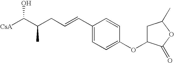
[CsA]C(C(CC=CC1=CC=C(OC2CC(C)OC2=O)C=C1)C)O
